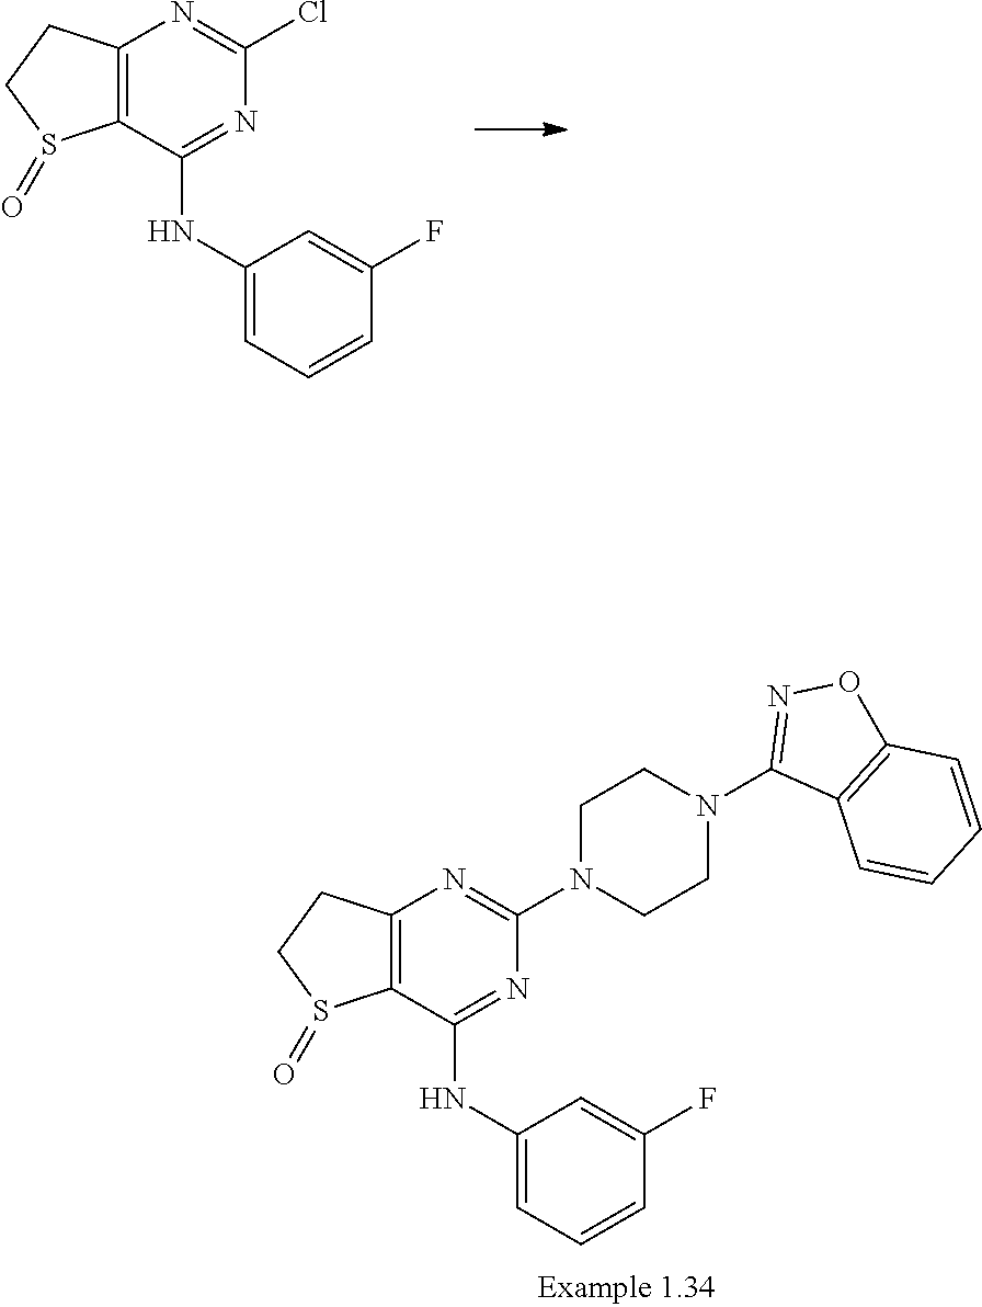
C12=C(C(NC3=CC=CC(F)=C3)=NC(Cl)=N1)S(=O)CC2.C12=C(C(NC3=CC=CC(F)=C3)=NC(N3CCN(C4=NOC5=C4C=CC=C5)CC3)=N1)S(=O)CC2
